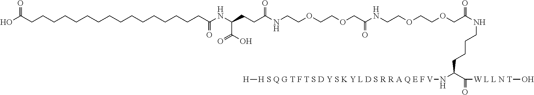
OC(CCCCCCCCCCCCCCCCC(=O)NC(CCC(NCCOCCOCC(=O)NCCOCCOCC(NCCCCC(N[H S Q G T F T S D Y S K Y L D S R R A Q E F V][H])C(=O)[W L L N T]O)=O)=O)C(O)=O)=O
